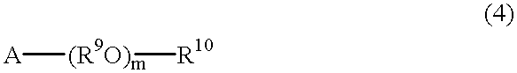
[A][(R9O)m][R10]
